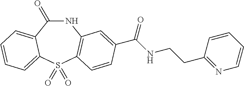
C1(=O)NC2=C(S(=O)(=O)C3=CC=CC=C13)C=CC(C(NCCC1=NC=CC=C1)=O)=C2
